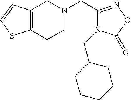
C1N(CC2=NOC(=O)N2CC2CCCCC2)CC2=C(C1)SC=C2
